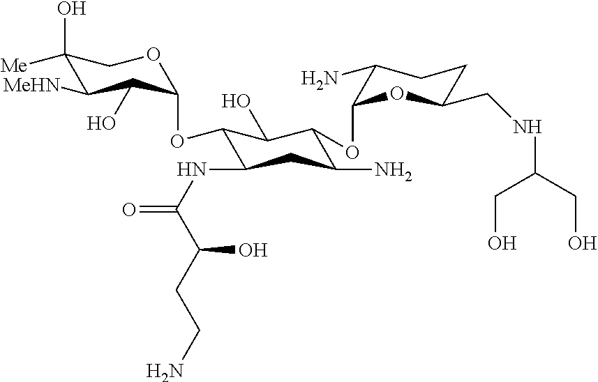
C1(O)([Me])C([MeHN])C(O)C(OC2C(NC(=O)C(CCN)O)CC(N)C(OC3C(N)CCC(CNC(CO)CO)O3)C2O)OC1
